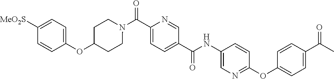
N(C(C1=CC=C(C(=O)N2CCC(OC3=CC=C([SO2Me])C=C3)CC2)N=C1)=O)C1=CN=C(OC2=CC=C(C(=O)C)C=C2)C=C1
